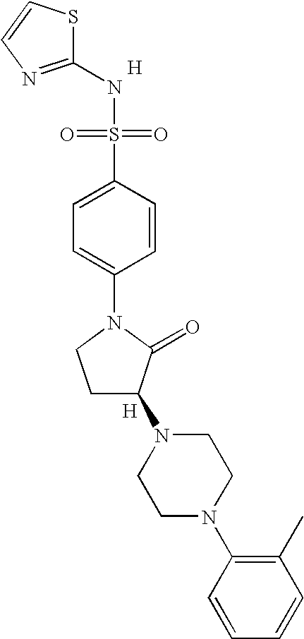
S1C(NS(=O)(=O)C2=CC=C(N3CCC(N4CCN(C5=C(C)C=CC=C5)CC4)C3=O)C=C2)=NC=C1.[H].[H]
